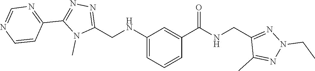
N1=C(CNC2=CC=CC(C(=O)NCC3=NN(CC)N=C3C)=C2)N(C)C(C2=NC=NC=C2)=N1
